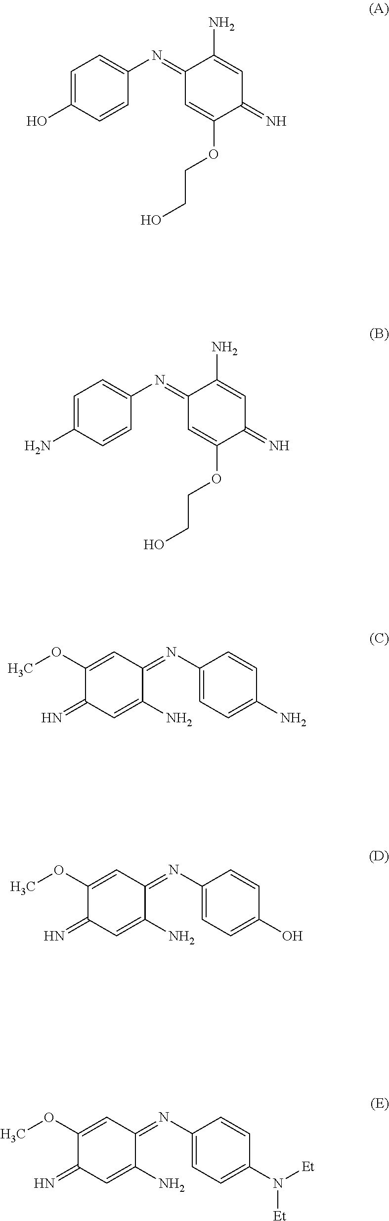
C1=C(O)C=CC(N=C2C=C(OCCO)C(=N)C=C2N)=C1.C1=C(N)C=CC(N=C2C=C(OCCO)C(=N)C=C2N)=C1.C1(OC)=CC(=NC2=CC=C(N)C=C2)C(N)=CC1=N.C1(OC)=CC(=NC2=CC=C(O)C=C2)C(N)=CC1=N.C1(OC)=CC(=NC2=CC=C(N([Et])[Et])C=C2)C(N)=CC1=N
